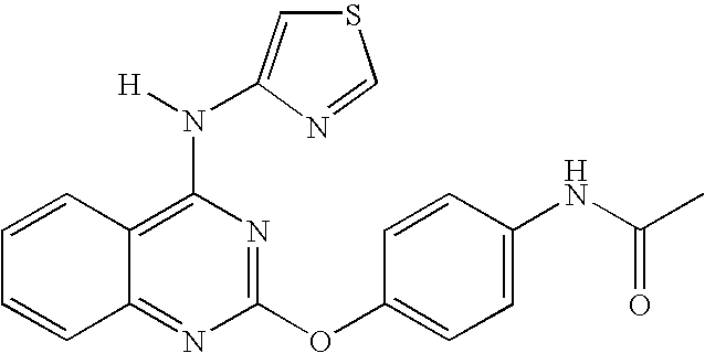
C12=NC(OC3=CC=C(NC(C)=O)C=C3)=NC(N([H])C3=CSC=N3)=C1C=CC=C2
